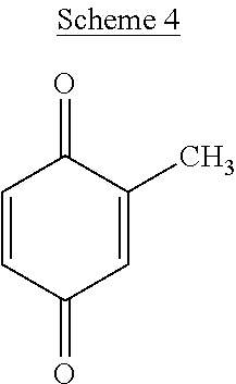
C1=CC(=O)C=C(C)C1=O
